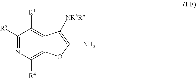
C1([R2])=NC([R4])=C2C(=C1[R1])C([NR5R6])=C(N)O2
